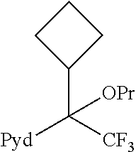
C1(C([CF3])([Pyd])[OPr])CCC1
